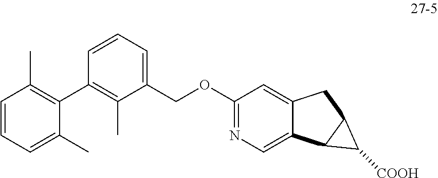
C1(C2=C(C)C(COC3=NC=C4C(=C3)CC3C4C3[COOH])=CC=C2)=C(C)C=CC=C1C
